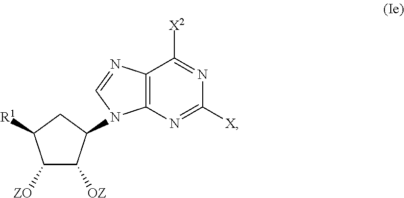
C12=C(N=C([X])N=C1[X2])N(C1C([OZ])C([ZO])C([R1])C1)C=N2
